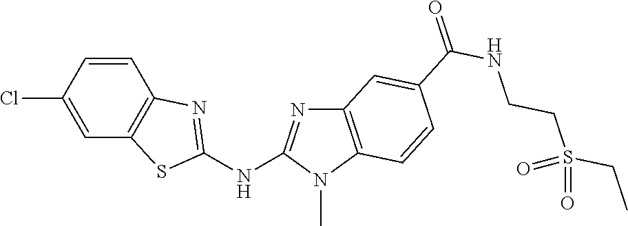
C1(Cl)=CC2=C(C=C1)N=C(NC1=NC3=C(N1C)C=CC(C(NCCS(CC)(=O)=O)=O)=C3)S2
